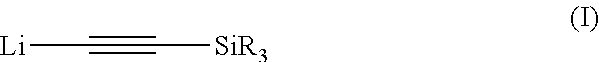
[Li]C#C[SiR3]
